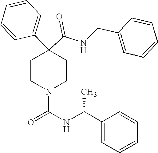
N(C(C1(C2=CC=CC=C2)CCN(C(NC(C2=CC=CC=C2)C)=O)CC1)=O)CC1=CC=CC=C1
